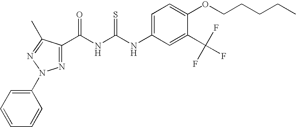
N(C(NC(=O)C1=NN(C2=CC=CC=C2)N=C1C)=S)C1=CC=C(OCCCCC)C(C(F)(F)F)=C1
